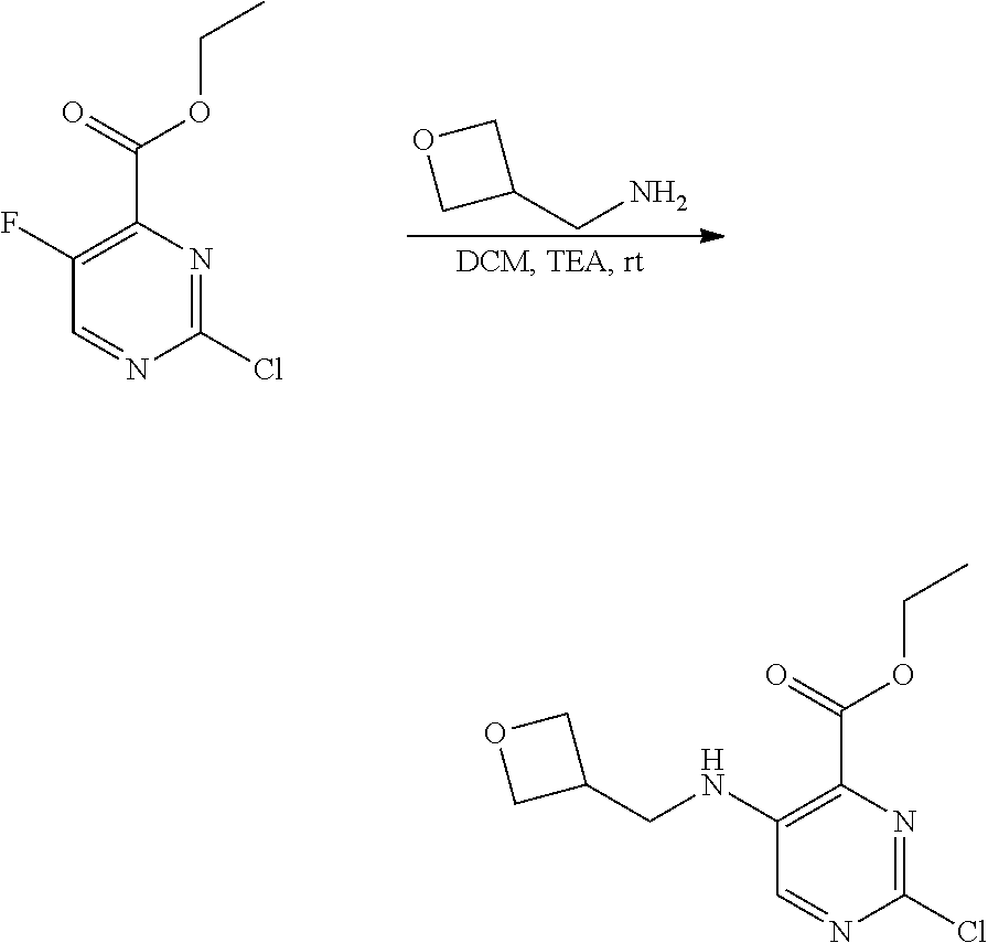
O1CC(CN)C1.C1(F)=C(C(=O)OCC)N=C(Cl)N=C1.C1(NCC2COC2)=C(C(=O)OCC)N=C(Cl)N=C1
